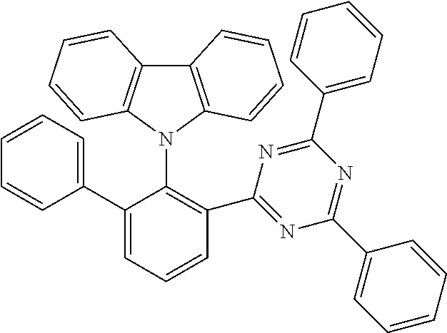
C1(C2=CC=CC=C2)=CC=CC(C2=NC(C3=CC=CC=C3)=NC(C3=CC=CC=C3)=N2)=C1N1C2=C(C3=C1C=CC=C3)C=CC=C2
